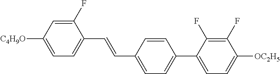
C1(F)=CC([C4H9O])=CC=C1C=CC1=CC=C(C2=CC=C([OC2H5])C(F)=C2F)C=C1
